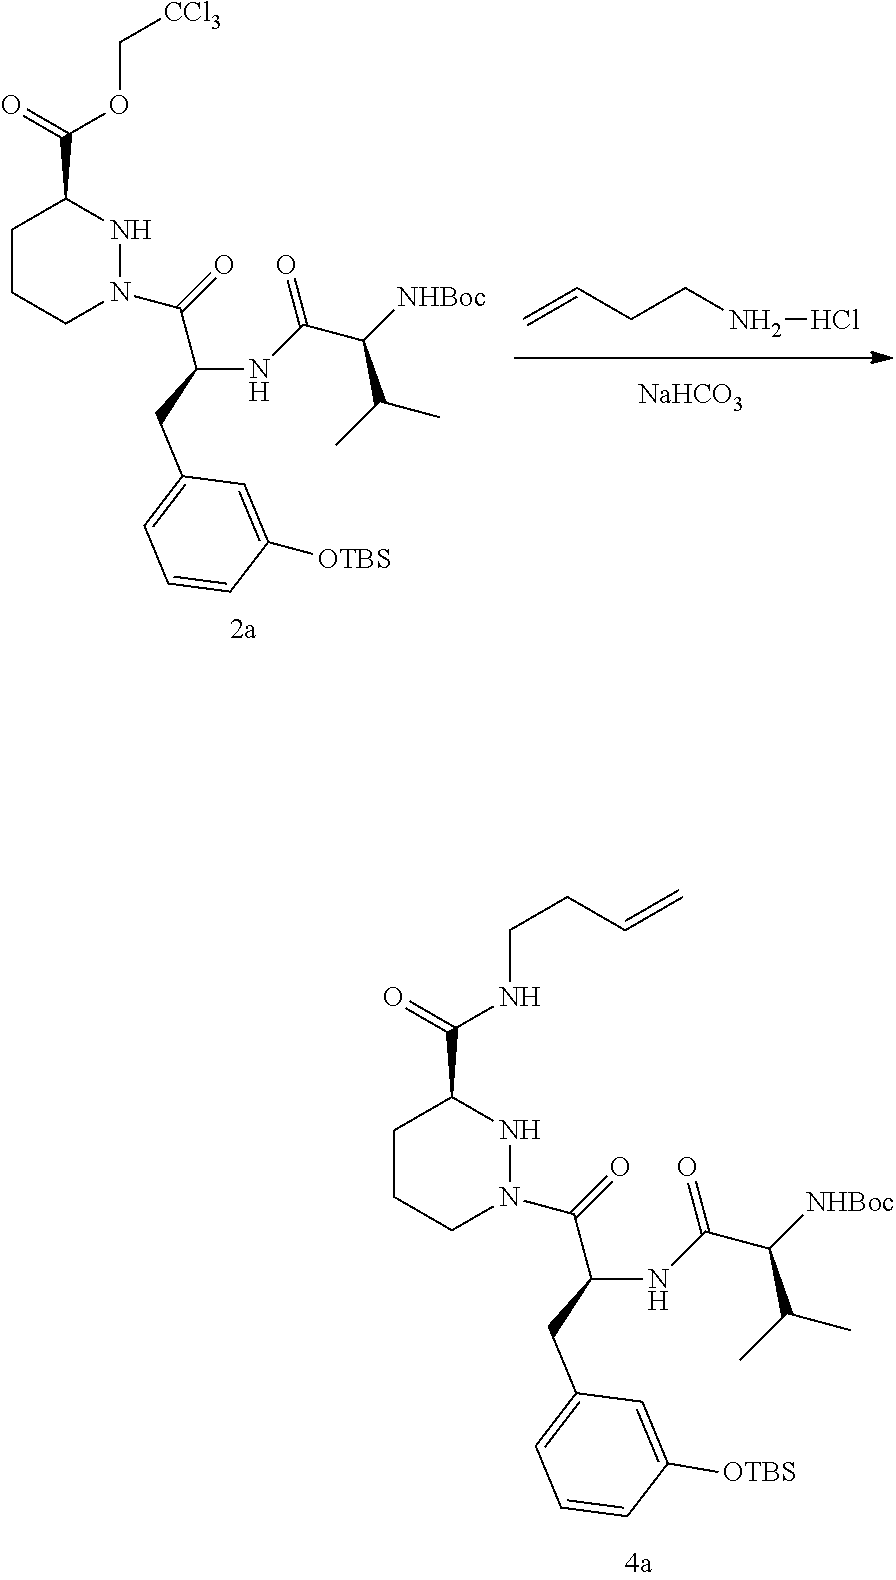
C=CCCNCl.[NaHCO3].C1CCN(C(C(NC(C(C(C)C)[NHBoc])=O)CC2=CC=CC([OTBS])=C2)=O)NC1C(OC[CCl3])=O.C1CCN(C(C(NC(C(C(C)C)[NHBoc])=O)CC2=CC=CC([OTBS])=C2)=O)NC1C(NCCC=C)=O
